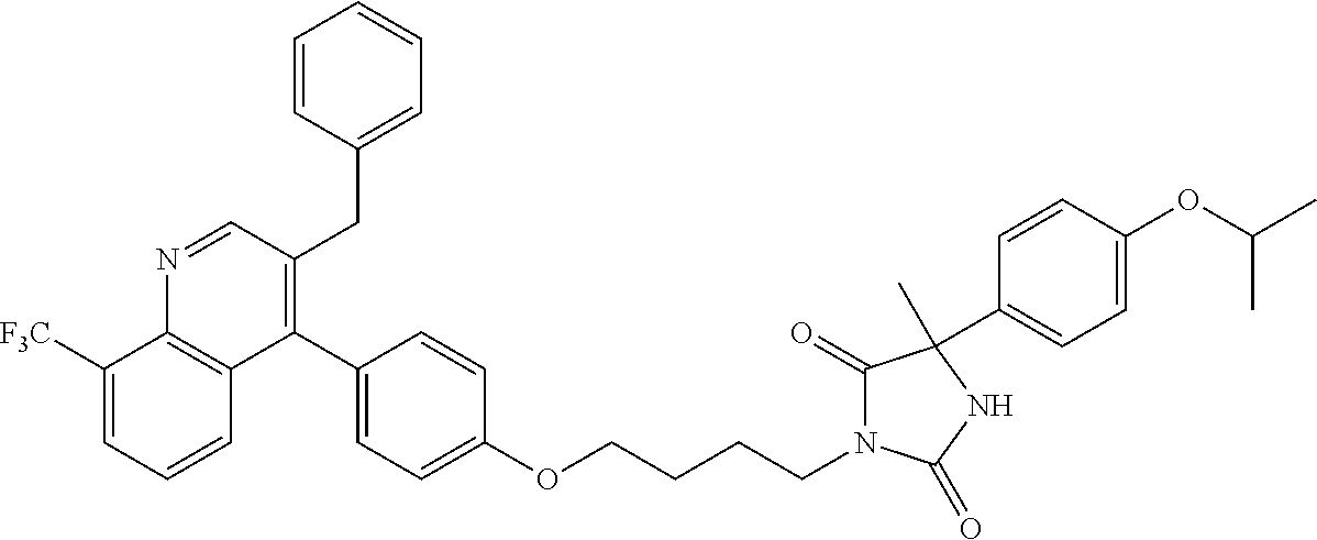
C1([F3C])=CC=CC2=C1N=CC(CC1=CC=CC=C1)=C2C1=CC=C(OCCCCN2C(=O)C(C3=CC=C(OC(C)C)C=C3)(C)NC2=O)C=C1
